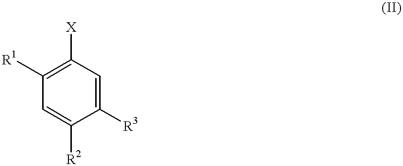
C1([R1])=C([X])C=C([R3])C([R2])=C1
